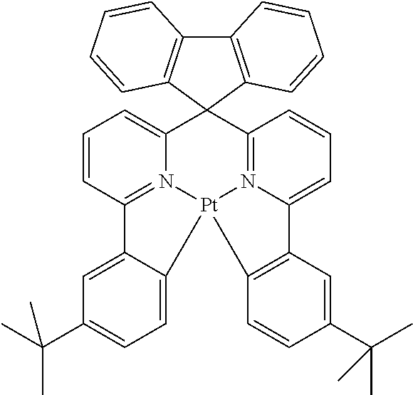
C12=CC=CC3=N1[Pt]1(N4=C(C=CC=C4C34C3=C(C5=C4C=CC=C5)C=CC=C3)C3=CC(C(C)(C)C)=CC=C31)C1=C2C=C(C(C)(C)C)C=C1
